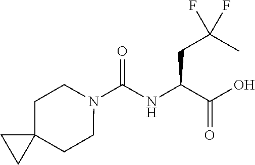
N(C(C(O)=O)CC(C)(F)F)C(N1CCC2(CC1)CC2)=O
